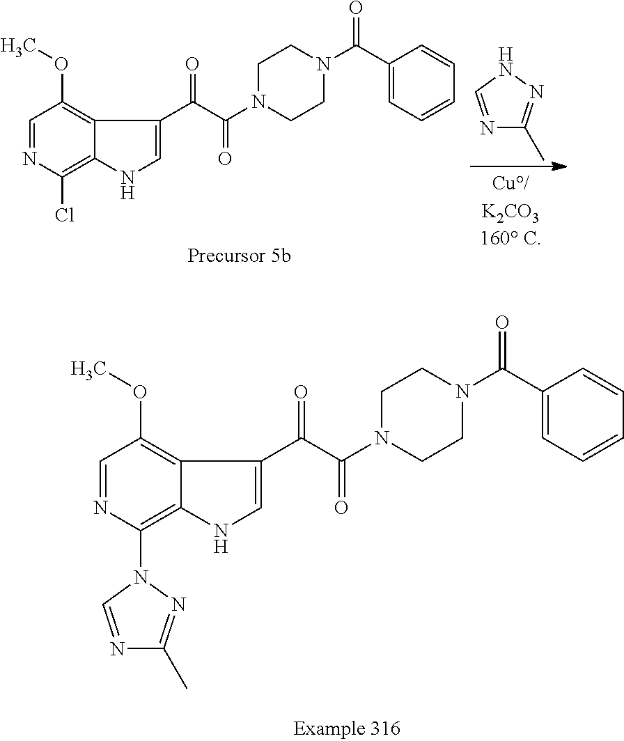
C1=NC(N2C=NC(C)=N2)=C2C(=C1OC)C(C(C(N1CCN(C(C3=CC=CC=C3)=O)CC1)=O)=O)=CN2.C1=NC(Cl)=C2C(=C1OC)C(C(C(N1CCN(C(C3=CC=CC=C3)=O)CC1)=O)=O)=CN2.N1=CNN=C1C
